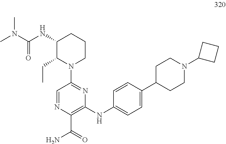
C1(NC(=O)N(C)C)C(CC)N(C2=NC(NC3=CC=C(C4CCN(C5CCC5)CC4)C=C3)=C(C(N)=O)N=C2)CCC1
